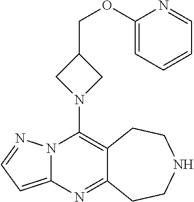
N12C(=CC=N1)N=C1C(=C2N2CC(COC3=CC=CC=N3)C2)CCNCC1
